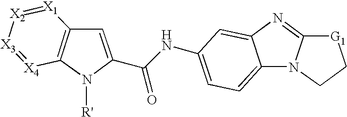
C12=C(C=C(C(NC3=CC=C4C(=C3)N=C3N4CC[G1]3)=O)N1[R'])[X1]=[X2][X3]=[X4]2
